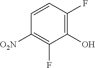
C1=CC(F)=C(O)C(F)=C1[O2N]
